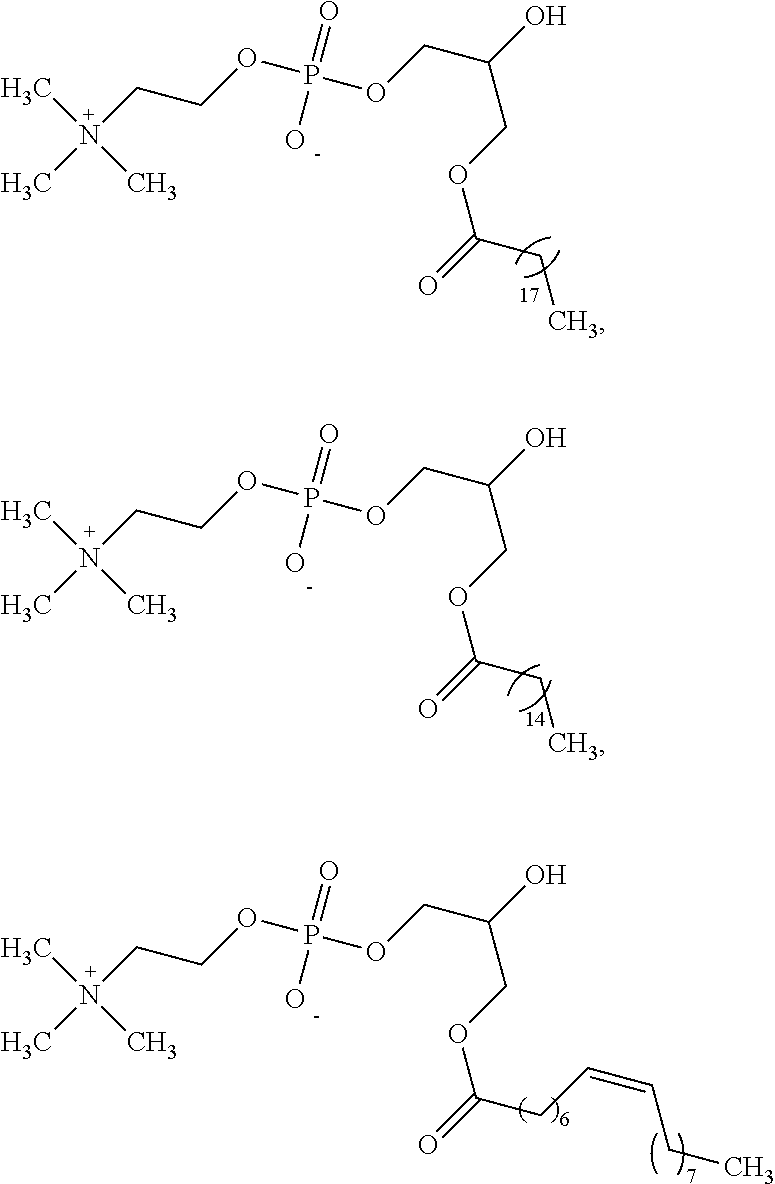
CN(CCOP(OCC(O)COC(CC)=O)(=O)O)(C)C.CN(CCOP(OCC(O)COC(CC)=O)(=O)O)(C)C.CN(CCOP(OCC(O)COC(CC=CCC)=O)(=O)O)(C)C
